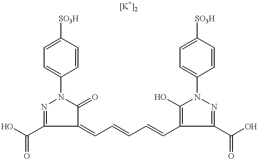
OC(C1=NN(C2=CC=C([SO3H])C=C2)C(=O)C1=CC=CC=CC1=C(O)N(C2=CC=C([SO3H])C=C2)N=C1C(O)=O)=O
